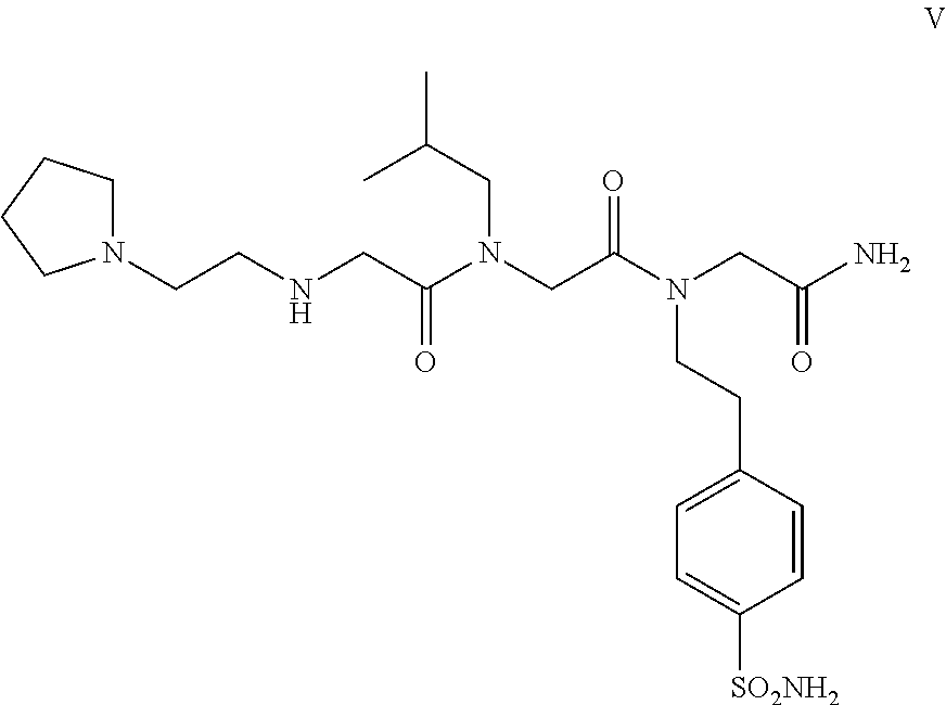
N1(CCNCC(N(CC(N(CC(N)=O)CCC2=CC=C([SO2NH2])C=C2)=O)CC(C)C)=O)CCCC1
